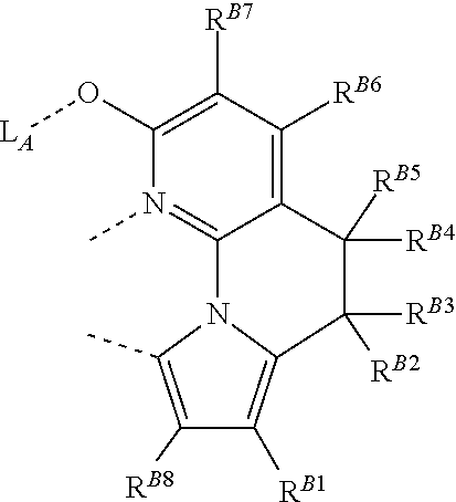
[RB2]C1([RB3])C2=C([RB1])C([RB8])=C(C)N2C2=N(C)C(O[LA])=C([RB7])C([RB6])=C2C1([RB5])[RB4]
